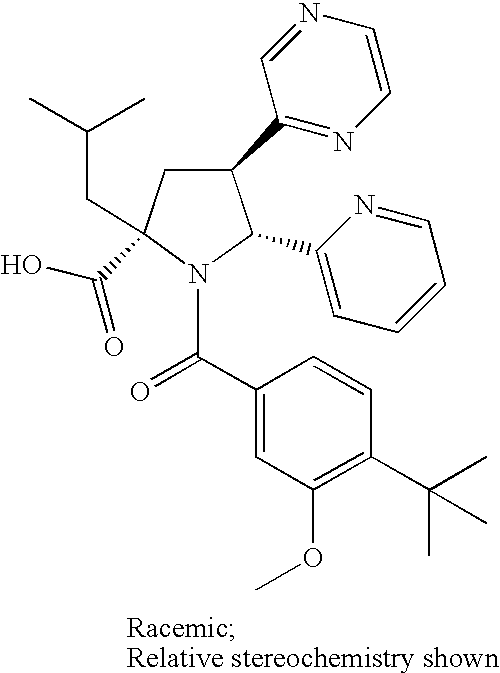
C1(C2=NC=CN=C2)CC(C(O)=O)(CC(C)C)N(C(C2=CC(OC)=C(C(C)(C)C)C=C2)=O)C1C1=CC=CC=N1
